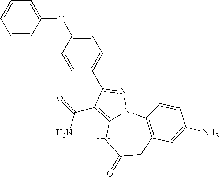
N1=C(C2=CC=C(OC3=CC=CC=C3)C=C2)C(C(=O)N)=C2N1C1=C(CC(=O)N2)C=C(N)C=C1
